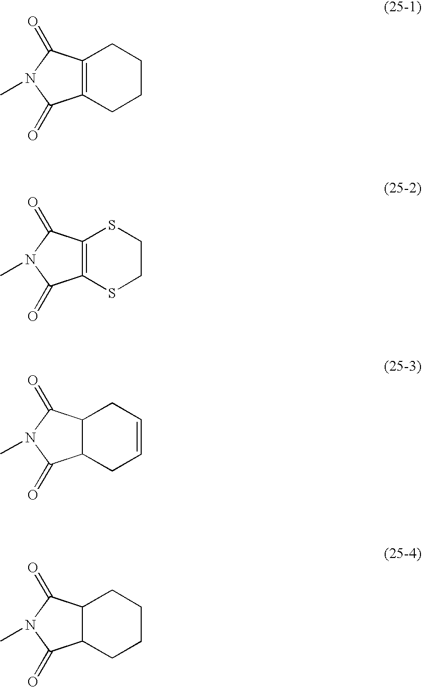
C12=C(CCCC1)C(=O)N(C)C2=O.C12=C(SCCS1)C(=O)N(C)C2=O.C12C(CC=CC1)C(=O)N(C)C2=O.C12C(CCCC1)C(=O)N(C)C2=O
